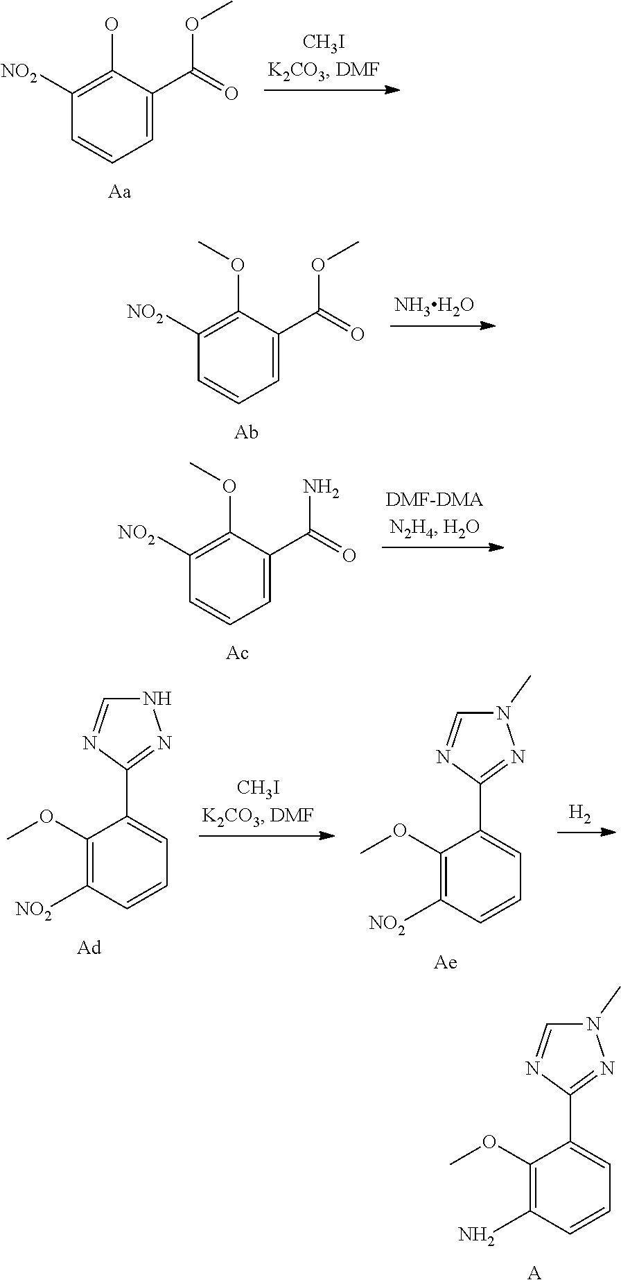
C1=NC(C2=CC=CC(N)=C2OC)=NN1C.[A].C1([NO2])=C(O)C(C(=O)OC)=CC=C1.C1([NO2])=C(OC)C(C(=O)OC)=CC=C1.[NH3H2O].C1([NO2])=C(OC)C(C(=O)N)=CC=C1.[Ac].C1=NC(C2=CC=CC([NO2])=C2OC)=NN1.C1=NC(C2=CC=CC([NO2])=C2OC)=NN1C.[H2]
